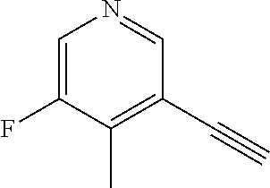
C1=C(F)C(C)=C(C#C)C=N1
